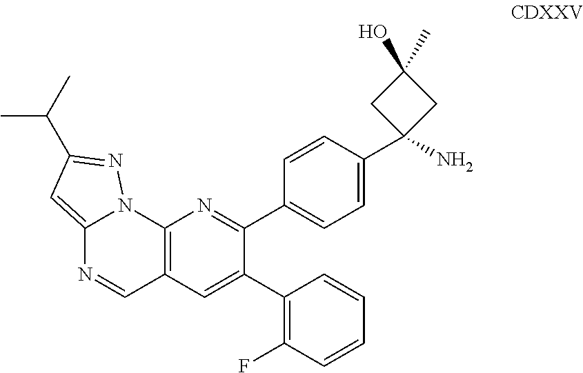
C12=C(C=C(C3=C(F)C=CC=C3)C(C3=CC=C(C4(N)CC(O)(C)C4)C=C3)=N1)C=NC1=CC(C(C)C)=NN21
